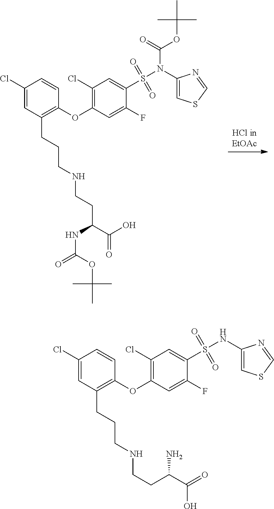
C1(Cl)=CC(CCCNCCC(C(O)=O)NC(=O)OC(C)(C)C)=C(OC2=C(Cl)C=C(S(N(C3=CSC=N3)C(=O)OC(C)(C)C)(=O)=O)C(F)=C2)C=C1.C1(Cl)=CC(CCCNCCC(C(=O)O)N)=C(OC2=C(Cl)C=C(S(NC3=CSC=N3)(=O)=O)C(F)=C2)C=C1
